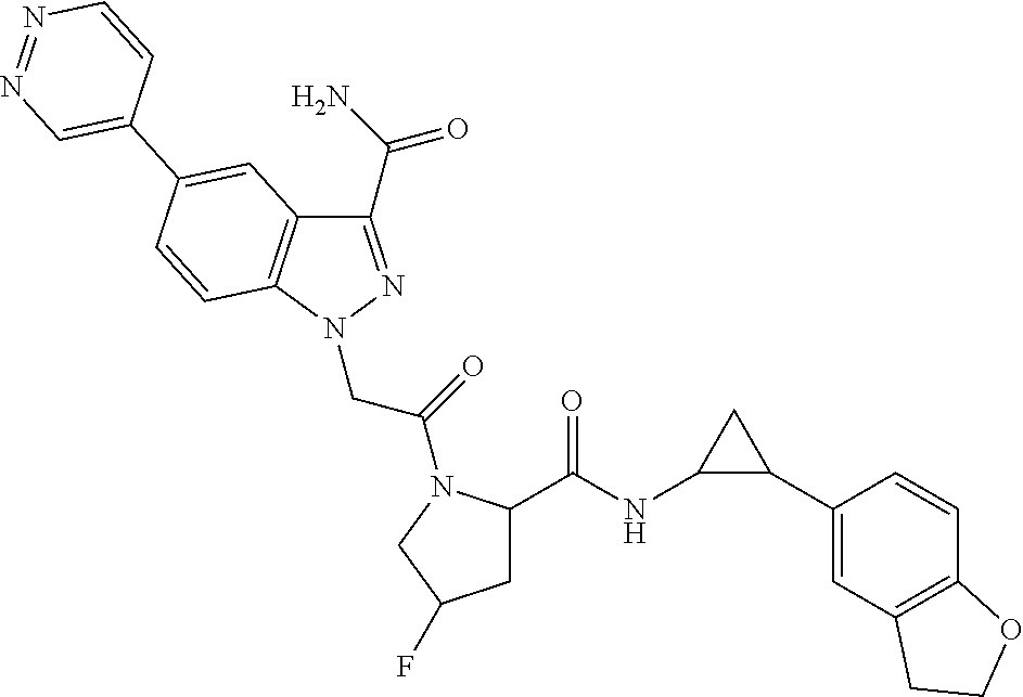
C1(C(N)=O)=NN(CC(=O)N2C(C(=O)NC3C(C4=CC5=C(C=C4)OCC5)C3)CC(F)C2)C2=C1C=C(C1=CN=NC=C1)C=C2
